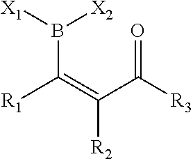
[R1]C(=C(C([R3])=O)[R2])B([X1])[X2]
